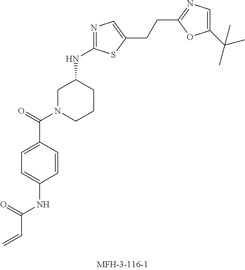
C=CC(NC1=CC=C(C(=O)N2CCCC(NC3=NC=C(CCC4=NC=C(C(C)(C)C)O4)S3)C2)C=C1)=O
